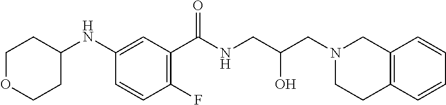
C1(C(NCC(CN2CCC3=C(C2)C=CC=C3)O)=O)=C(F)C=CC(NC2CCOCC2)=C1
